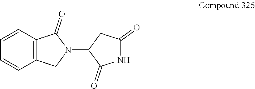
C1(N2C(=O)C3=C(C2)C=CC=C3)C(=O)NC(=O)C1
